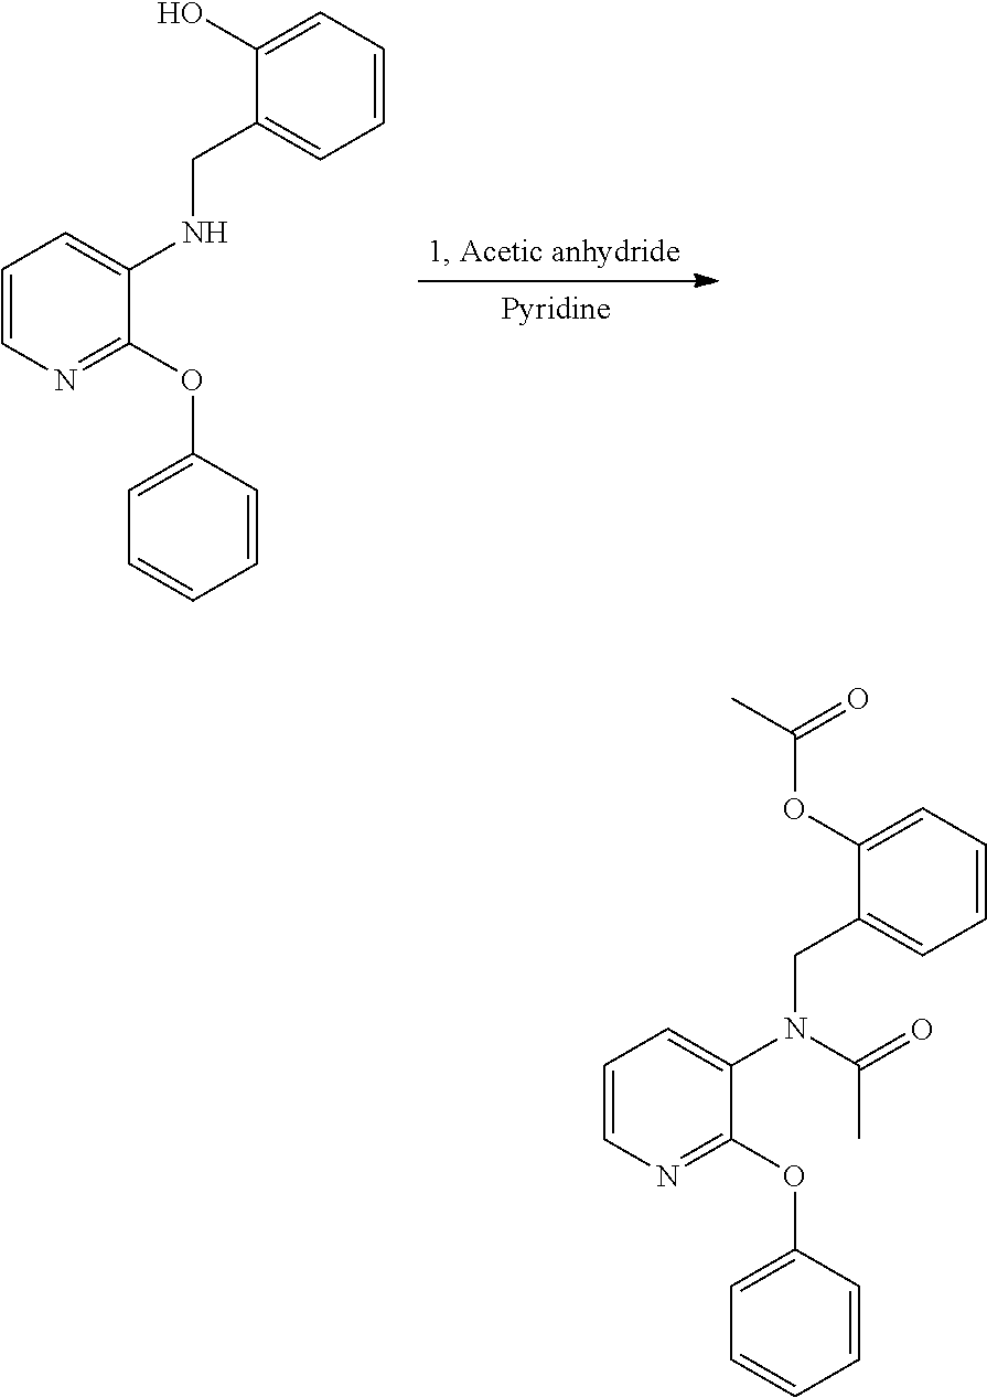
C1=CN=C(OC2=CC=CC=C2)C(N(CC2=CC=CC=C2OC(C)=O)C(C)=O)=C1.C1=CN=C(OC2=CC=CC=C2)C(NCC2=CC=CC=C2O)=C1
